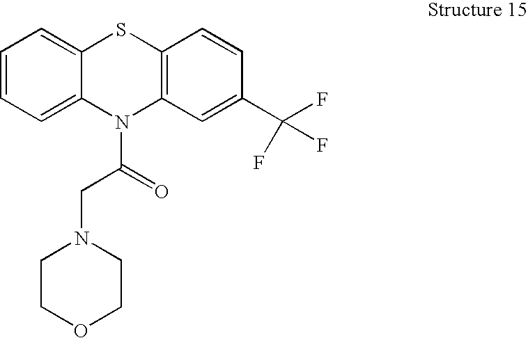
C1=CC=C2C(=C1)SC1=C(N2C(=O)CN2CCOCC2)C=C(C(F)(F)F)C=C1
